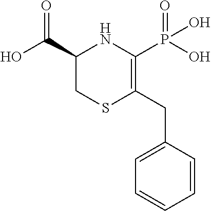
C1(C(O)=O)CSC(CC2=CC=CC=C2)=C(P(O)(=O)O)N1
